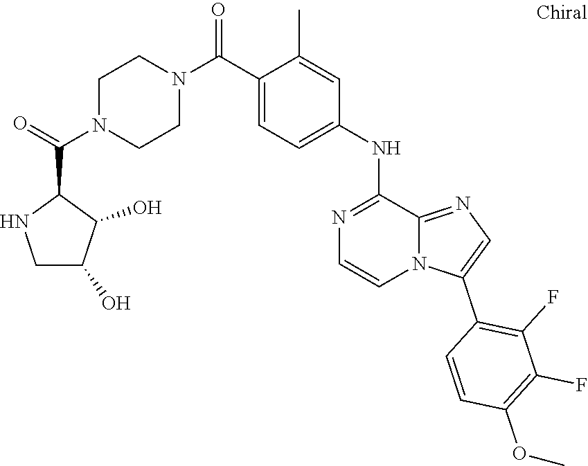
N1(C(C2=CC=C(NC3=NC=CN4C3=NC=C4C3=C(F)C(F)=C(OC)C=C3)C=C2C)=O)CCN(C(=O)C2NCC(O)C2O)CC1
